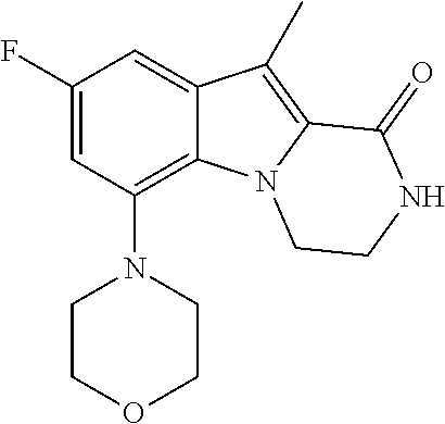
C1(F)=CC(N2CCOCC2)=C2C(=C1)C(C)=C1N2CCNC1=O
